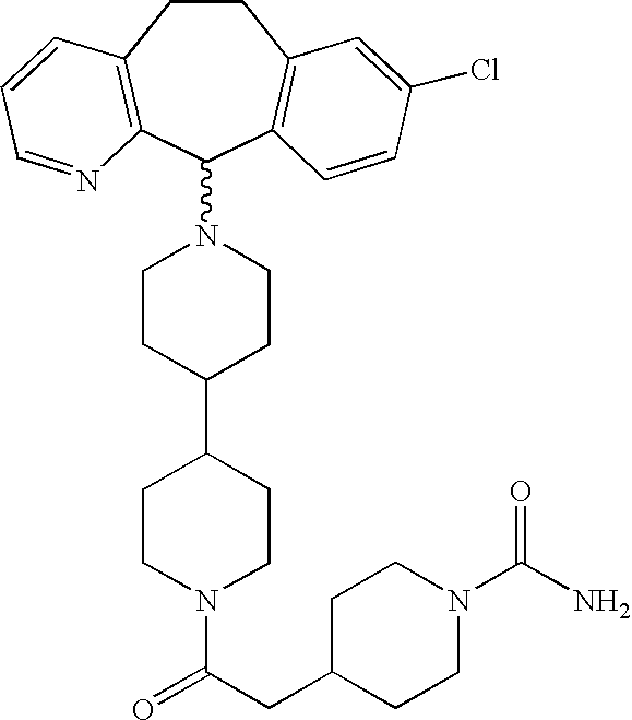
C1CC(C2CCN(C(CC3CCN(C(N)=O)CC3)=O)CC2)CCN1C1C2=C(CCC3=C1C=CC(Cl)=C3)C=CC=N2
